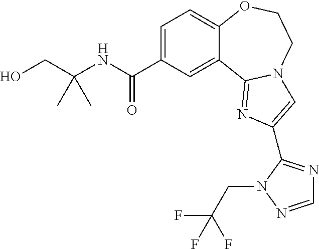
C1=C(C(=O)NC(CO)(C)C)C=C2C(=C1)OCCN1C2=NC(C2=NC=NN2CC(F)(F)F)=C1
